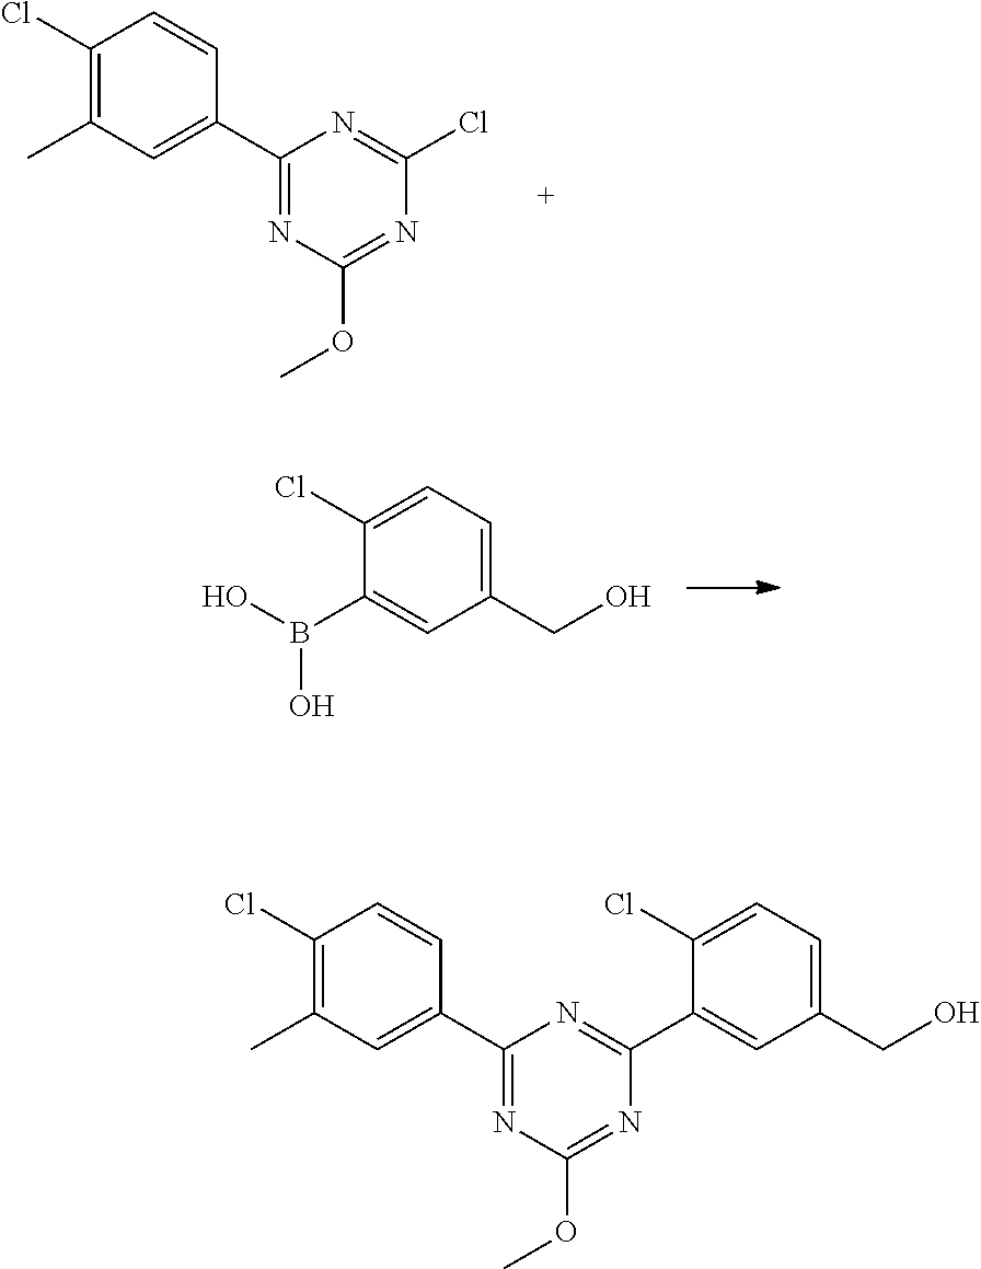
C1(Cl)=C(C)C=C(C2=NC(OC)=NC(Cl)=N2)C=C1.C1(CO)=CC=C(Cl)C(B(O)O)=C1.C1(Cl)=C(C)C=C(C2=NC(OC)=NC(C3=CC(CO)=CC=C3Cl)=N2)C=C1
